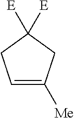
C1=C([Me])CC([E])([E])C1
